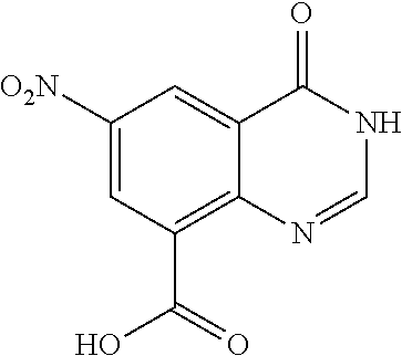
C1([O2N])=CC(C(=O)O)=C2C(=C1)C(=O)NC=N2
